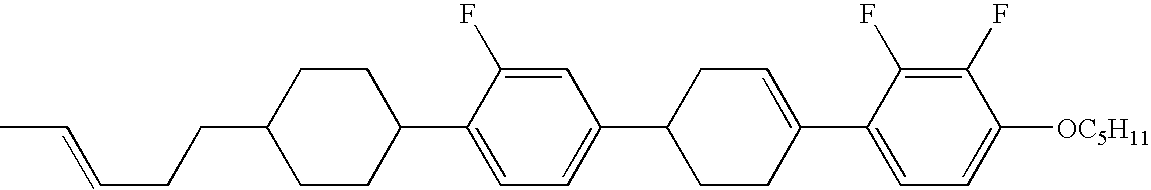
C1(F)=C(F)C(C2=CCC(C3=CC=C(C4CCC(CCC=CC)CC4)C(F)=C3)CC2)=CC=C1[OC5H11]
